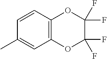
C12=C(C=CC(C)=C1)OC(F)(F)C(F)(F)O2
